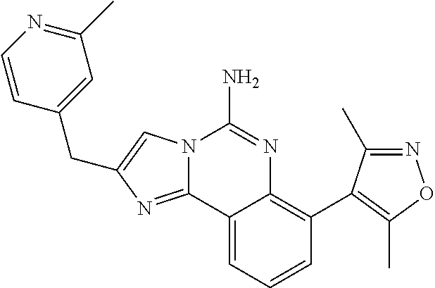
C12=NC(CC3=CC(C)=NC=C3)=CN1C(N)=NC1=C(C3=C(C)ON=C3C)C=CC=C21
